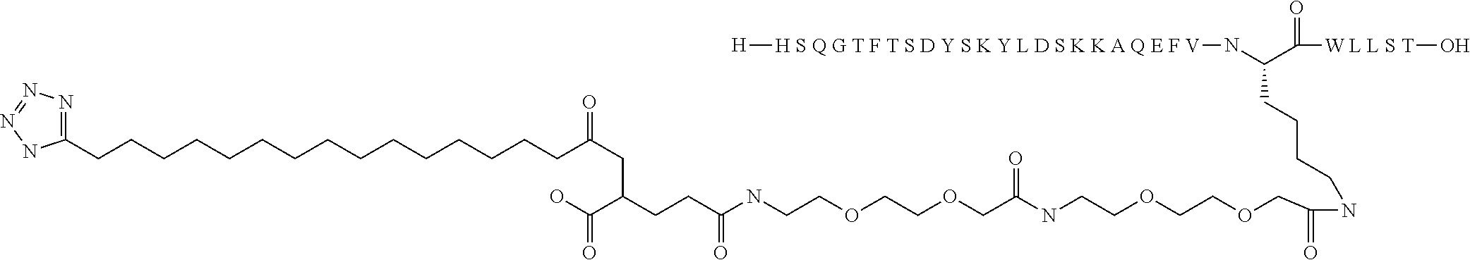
[H][H S Q G T F T S D Y S K Y L D S K K A Q E F V]NC(C([W L L S T]O)=O)CCCCNC(=O)COCCOCCNC(COCCOCCNC(CCC(C(O)=O)CC(=O)CCCCCCCCCCCCCCCC1=NN=NN1)=O)=O
